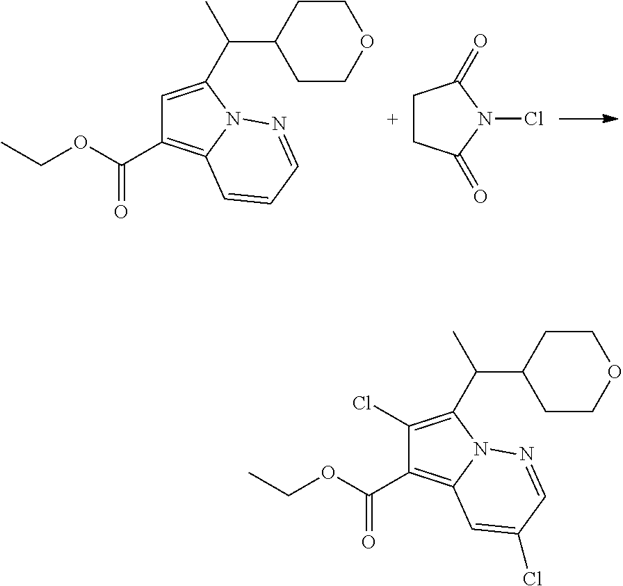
CCOC(C1=C2N(C(C(C3CCOCC3)C)=C1)N=CC=C2)=O.C1CC(=O)N(Cl)C1=O.CCOC(C1=C2N(C(C(C3CCOCC3)C)=C1Cl)N=CC(Cl)=C2)=O
